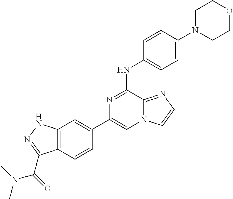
C1(C2=CC3=C(C=C2)C(C(N(C)C)=O)=NN3)=CN2C(=NC=C2)C(NC2=CC=C(N3CCOCC3)C=C2)=N1
